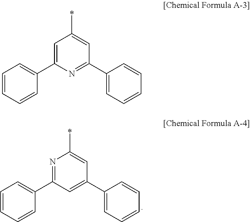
N1=C(C2=CC=CC=C2)C=C(C2=CC=CC=C2)C=C1*.C1=C(C2=CC=CC=C2)N=C(C2=CC=CC=C2)C=C1*
